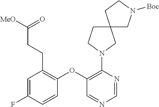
C1(OC2=C(N3CC4(CC3)CN([Boc])CC4)N=CN=C2)=C(CCC([MeO])=O)C=C(F)C=C1
